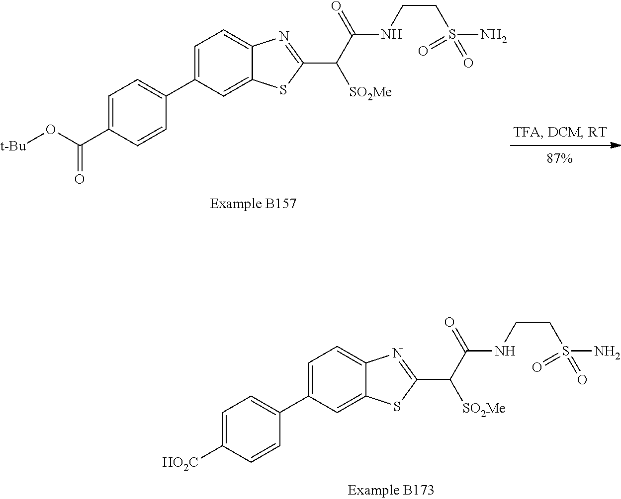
C1=C(C2=CC=C(C(O[t-Bu])=O)C=C2)C=C2C(=C1)N=C(C(C(=O)NCCS(N)(=O)=O)[SO2Me])S2.C1=C(C2=CC=C([HO2C])C=C2)C=C2C(=C1)N=C(C(C(=O)NCCS(N)(=O)=O)[SO2Me])S2
